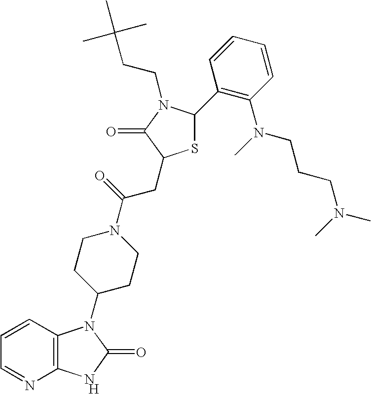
[H].C12=C(C=CC=N1)N(C1CCN(C(=O)CC3SC(C4=C(N(C)CCCN(C)C)C=CC=C4)N(CCC(C)(C)C)C3=O)CC1)C(=O)N2
